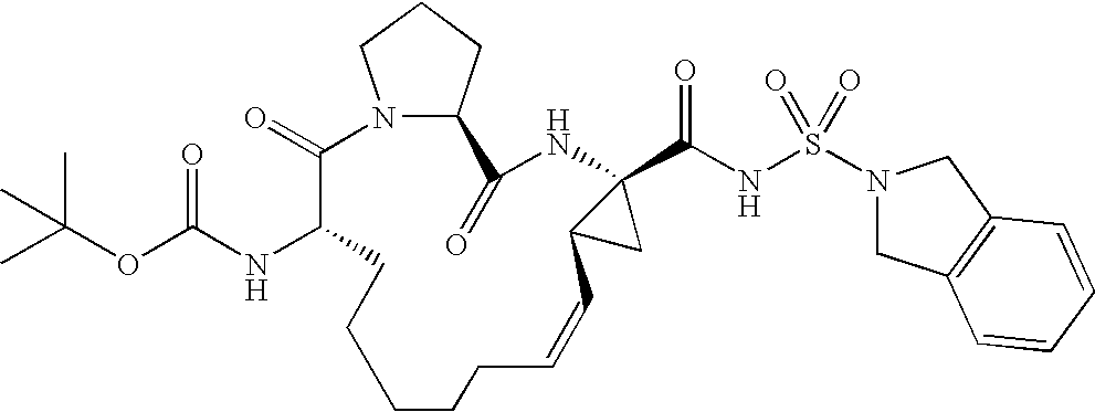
N12C(CCC1)C(=O)NC1(C(NS(=O)(=O)N3CC4=C(C3)C=CC=C4)=O)C(C1)C=CCCCCCC(NC(OC(C)(C)C)=O)C2=O
